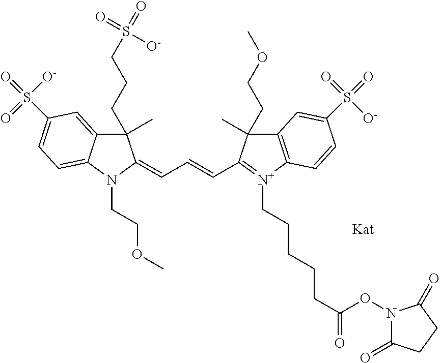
C1(C)(CCCS(=O)(=O)[O-])C2=CC(S(=O)([O-])=O)=CC=C2N(CCOC)C1=CC=CC1=[N+](CCCCCC(=O)ON2C(=O)CCC2=O)C2=C(C1(C)CCOC)C=C(S(=O)(=O)[O-])C=C2
